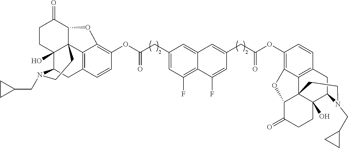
C(C(OC1=C2C3=C(C=C1)CC1C4(O)C3(C(C(=O)CC4)O2)CCN1CC1CC1)=O)C1=CC2=CC(CC(OC3=C4C5=C(CC6C7(O)CCC(=O)C(C75CCN6CC5CC5)O4)C=C3)=O)=CC(F)=C2C(F)=C1
